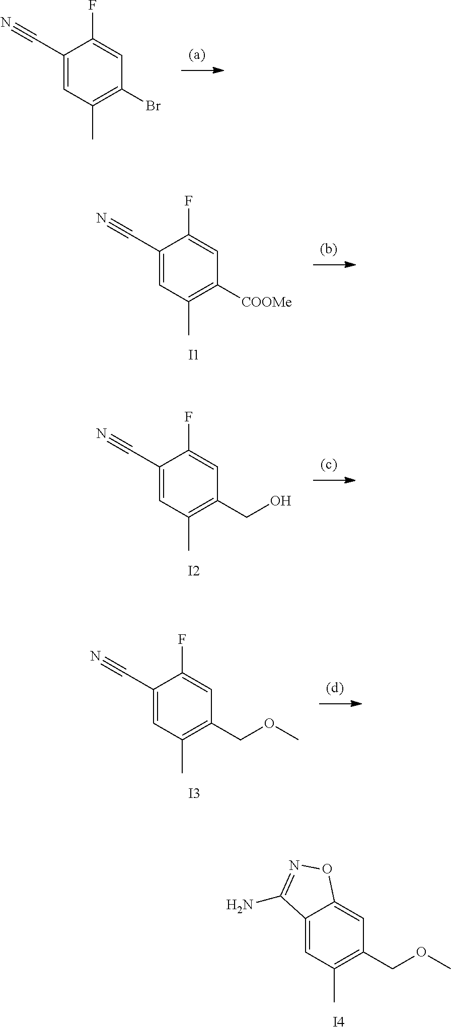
C1(C#N)=CC(C)=C(Br)C=C1F.[I1].C1(C#N)=CC(C)=C([COOMe])C=C1F.[I2].C1(C#N)=CC(C)=C(CO)C=C1F.[I4].C12=CC(C)=C(COC)C=C1ON=C2N.[I3].C1(C#N)=CC(C)=C(COC)C=C1F
